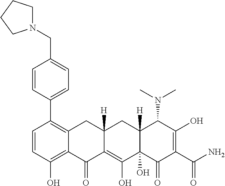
C1=CC(O)=C2C(=C1C1=CC=C(CN3CCCC3)C=C1)CC1([H])C(=C(O)C3(O)C([H])(C1)C(N(C)C)C(O)=C(C(N)=O)C3=O)C2=O
